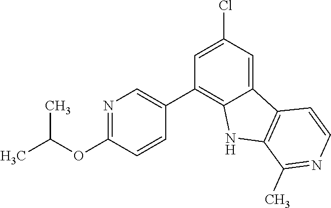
C1=C(Cl)C=C2C(=C1C1=CN=C(OC(C)C)C=C1)NC1=C2C=CN=C1C
